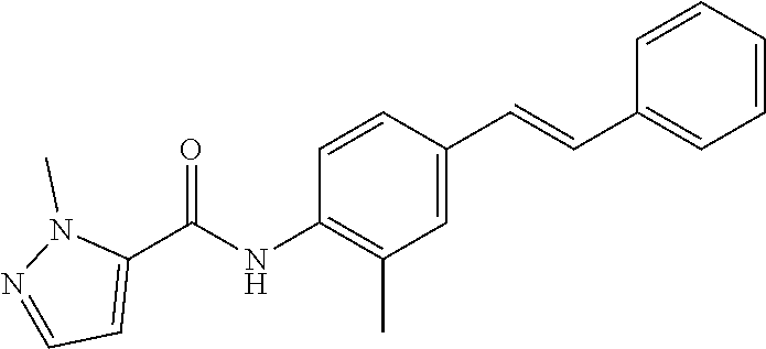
C1=CC(C=CC2=CC=CC=C2)=CC(C)=C1NC(C1=CC=NN1C)=O
